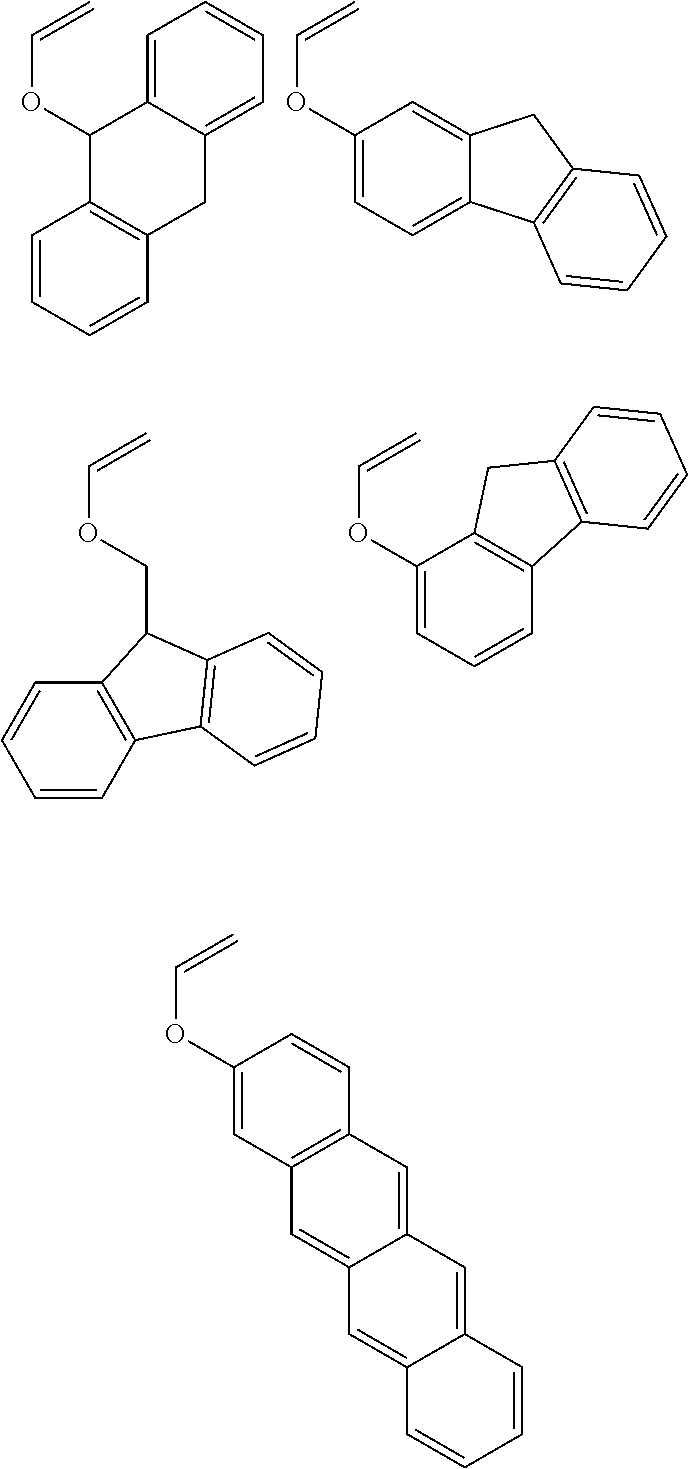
C1=C2C(=CC=C1)CC1=C(C=CC=C1)C2OC=C.C1(OC=C)=CC=C2C(=C1)CC1=C2C=CC=C1.C1(OC=C)=CC=CC2=C1CC1=C2C=CC=C1.C(OC=C)C1C2=C(C=CC=C2)C2=C1C=CC=C2.C1(OC=C)=CC2=C(C=C1)C=C1C(=C2)C=C2C(=C1)C=CC=C2
